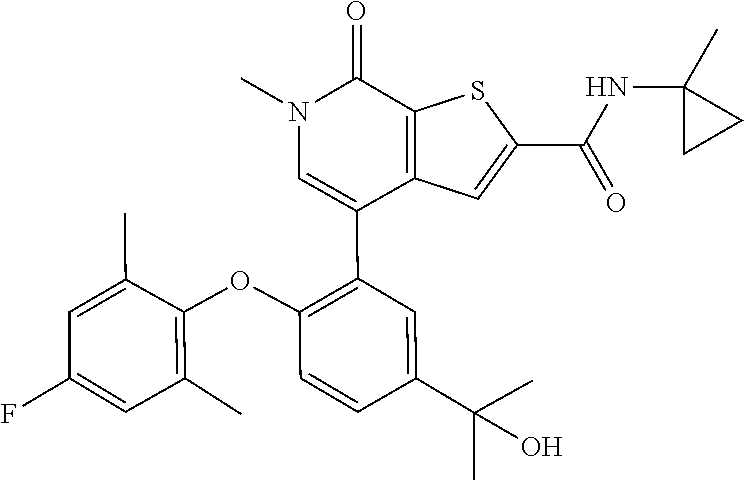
C1(C)=C(OC2=C(C3=CN(C)C(=O)C4=C3C=C(C(NC3(C)CC3)=O)S4)C=C(C(C)(C)O)C=C2)C(C)=CC(F)=C1
